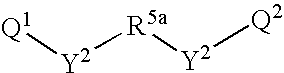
[Q1][Y2][R5a][Y2][Q2]
